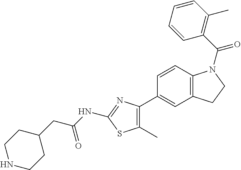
C1=CC2=C(C=C1C1=C(C)SC(NC(CC3CCNCC3)=O)=N1)CCN2C(C1=C(C)C=CC=C1)=O
